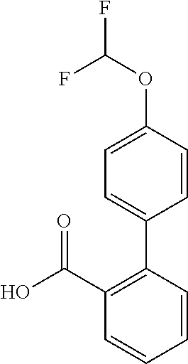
OC(C1=C(C2=CC=C(OC(F)F)C=C2)C=CC=C1)=O
